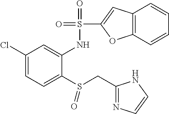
C1(Cl)=CC=C(S(CC2=NC=CN2)=O)C(NS(=O)(=O)C2=CC3=C(O2)C=CC=C3)=C1
